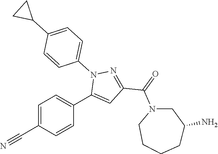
C1=C(C#N)C=CC(C2=CC(C(=O)N3CCCCC(N)C3)=NN2C2=CC=C(C3CC3)C=C2)=C1
